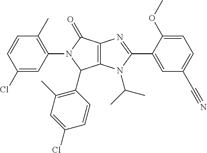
C12=C(N(C(C)C)C(C3=CC(C#N)=CC=C3OC)=N1)C(C1=C(C)C=C(Cl)C=C1)N(C1=C(C)C=CC(Cl)=C1)C2=O
